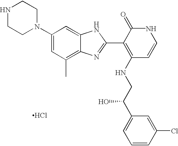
N1CCN(C2=CC(C)=C3C(=C2)NC(C2=C(NCC(C4=CC=CC(Cl)=C4)O)C=CNC2=O)=N3)CC1.Cl
